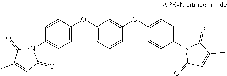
C1(OC2=CC=C(N3C(=O)C=C(C)C3=O)C=C2)=CC=CC(OC2=CC=C(N3C(=O)C=C(C)C3=O)C=C2)=C1
